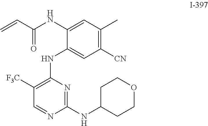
C1([F3C])=C(NC2=CC([CN])=C(C)C=C2NC(C=C)=O)N=C(NC2CCOCC2)N=C1
